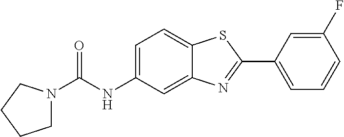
C1N(C(NC2=CC=C3C(=C2)N=C(C2=CC=CC(F)=C2)S3)=O)CCC1
